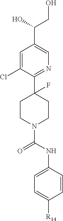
C1=C(Cl)C(C2(F)CCN(C(NC3=CC=C([R14])C=C3)=O)CC2)=NC=C1C(O)CO
